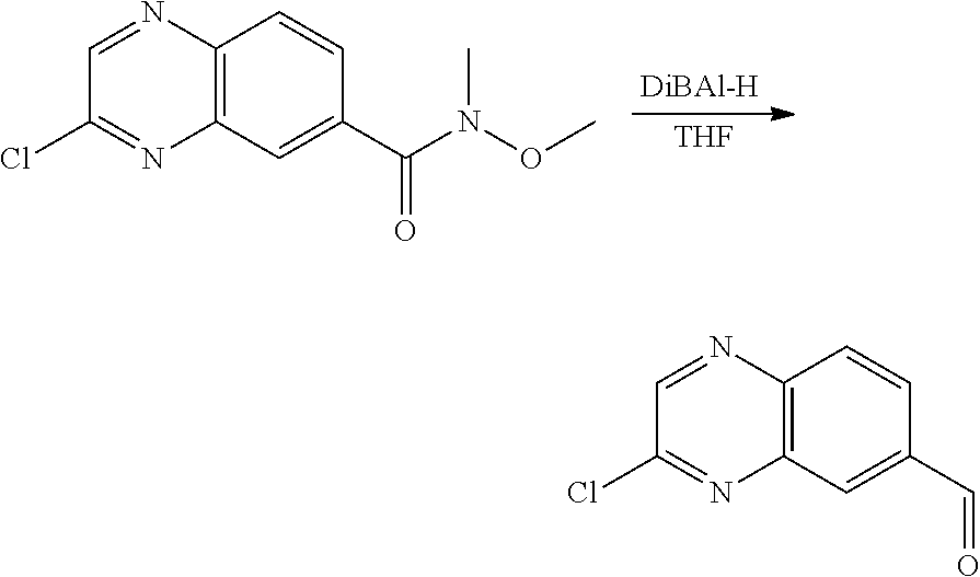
[THF].N1=CC(Cl)=NC2=C1C=CC(C(=O)N(C)OC)=C2.N1=CC(Cl)=NC2=C1C=CC(C=O)=C2
